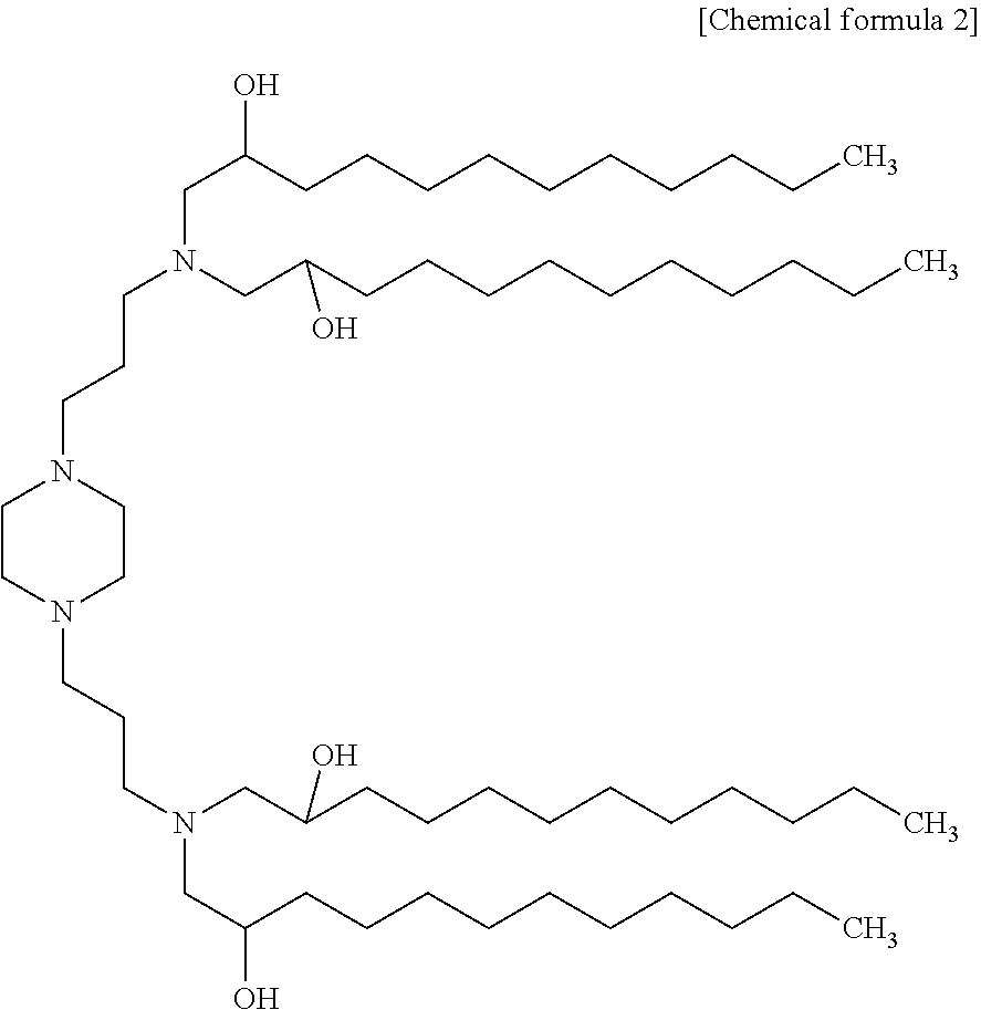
C1CN(CCCN(CC(CCCCCCCCCC)O)CC(CCCCCCCCCC)O)CCN1CCCN(CC(CCCCCCCCCC)O)CC(CCCCCCCCCC)O
